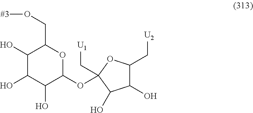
C1(O)C(O)C(O)C(OC2(C[U1])OC(C[U2])C(O)C2O)OC1CO[#3]
